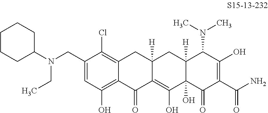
C1(CN(CC)C2CCCCC2)=CC(O)=C2C(=C1Cl)CC1([H])C(=C(O)C3(O)C([H])(C1)C(N(C)C)C(O)=C(C(N)=O)C3=O)C2=O
